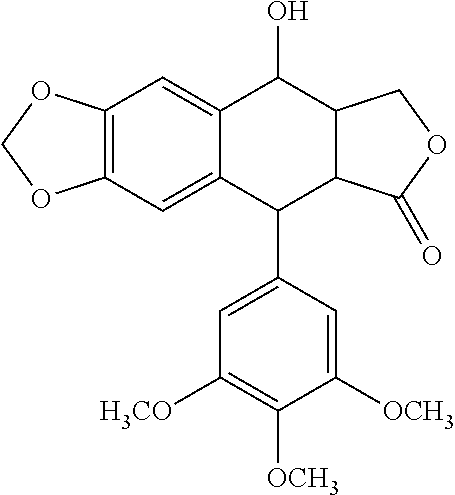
C12=C(C=C3C(=C1)C(O)C1C(C3C3=CC([H3CO])=C([OCH3])C([OCH3])=C3)C(=O)OC1)OCO2
